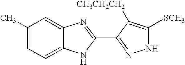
C1=C(C)C=C2C(=C1)NC(C1=NNC([SCH3])=C1[CH3CH2CH2])=N2
